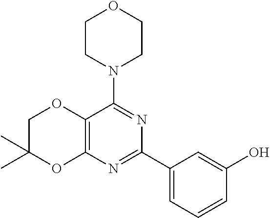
C12=C(N=C(C3=CC=CC(O)=C3)N=C1N1CCOCC1)OC(C)(C)CO2
